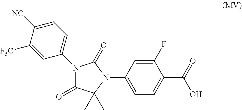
C1(=O)C(C)(C)N(C2=CC=C(C(O)=O)C(F)=C2)C(=O)N1C1=CC=C([NC])C([F3C])=C1
